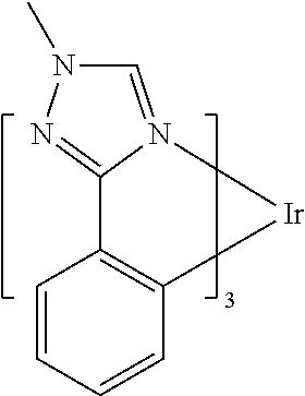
N1(C)C=N2C(=N1)C1=C(C=CC=C1)[Ir]2
